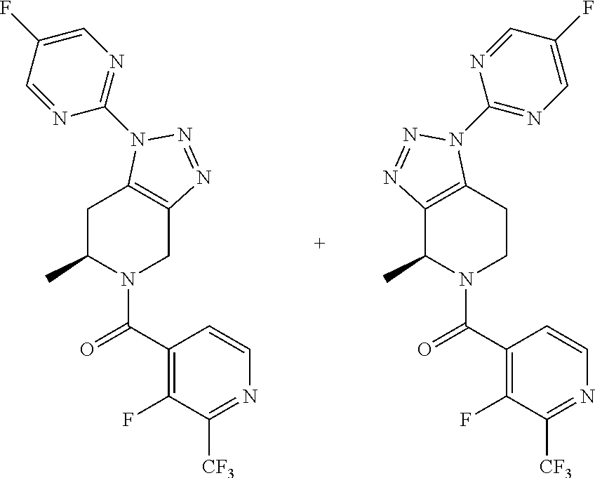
C1C(C)N(C(C2=C(F)C([CF3])=NC=C2)=O)CC2=C1N(C1=NC=C(F)C=N1)N=N2.C1CN(C(C2=C(F)C([CF3])=NC=C2)=O)C(C)C2=C1N(C1=NC=C(F)C=N1)N=N2
